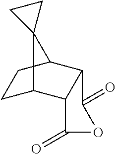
C1C2C3C(C(C1)C21CC1)C(=O)OC3=O
